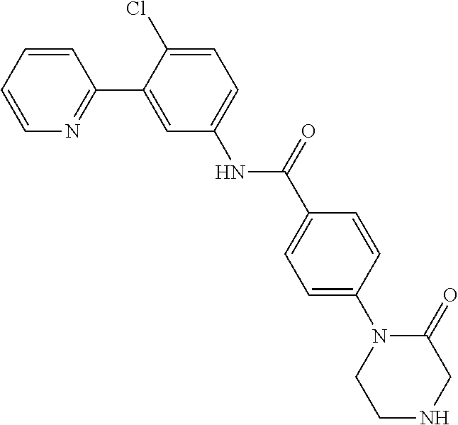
C1=CC=CN=C1C1=CC(NC(C2=CC=C(N3CCNCC3=O)C=C2)=O)=CC=C1Cl
